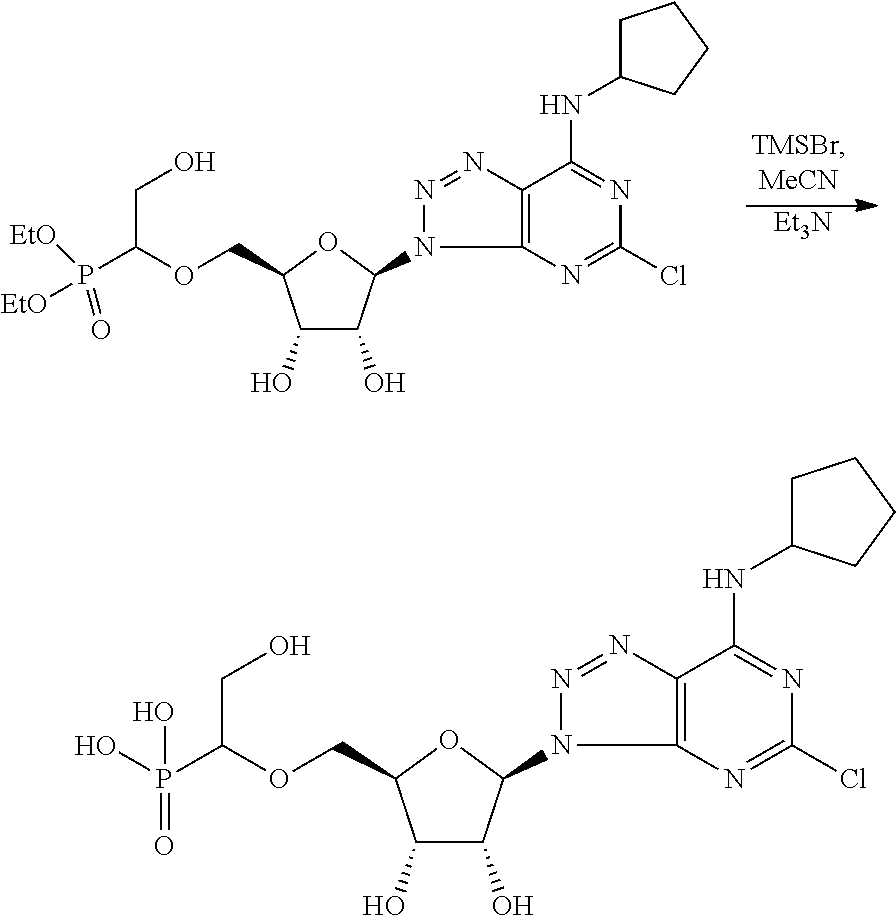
[Et3N].C1(O)C(O)C(N2C3=C(C(NC4CCCC4)=NC(Cl)=N3)N=N2)OC1COC(P([EtO])(=O)[EtO])CO.C1(O)C(O)C(N2C3=C(C(NC4CCCC4)=NC(Cl)=N3)N=N2)OC1COC(P(O)(=O)O)CO
